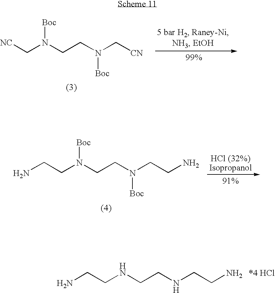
[NC]CN(CCN(C[CN])[Boc])[Boc].NCCN(CCN(CCN)[Boc])[Boc].C(CNCCNCCN)N
